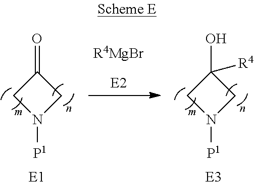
O=C1CN([P1])C1.[E1].[R4MgBr].OC1([R4])CN([P1])C1.[E3]
